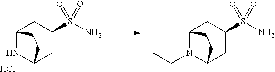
C12NC(CC(S(N)(=O)=O)C1)CC2.Cl.C12N(CC)C(CC(S(N)(=O)=O)C1)CC2
